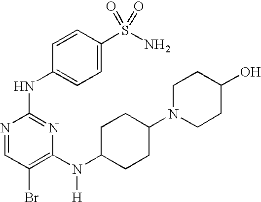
N1=CC(Br)=C(N(C2CCC(N3CCC(O)CC3)CC2)[H])N=C1NC1=CC=C(S(N)(=O)=O)C=C1
